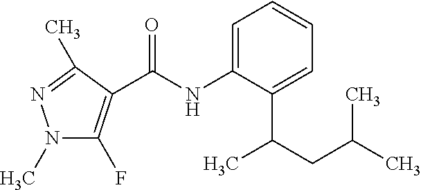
C1=C(NC(=O)C2=C(F)N(C)N=C2C)C(C(CC(C)C)C)=CC=C1
